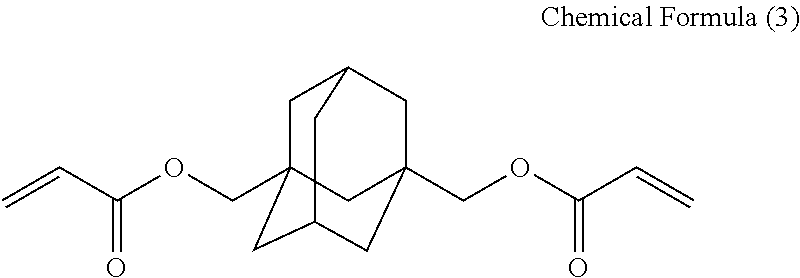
C1C2(COC(C=C)=O)CC3CC(COC(C=C)=O)(CC1C3)C2
